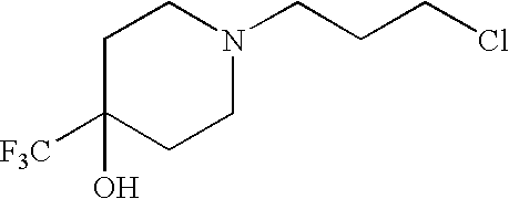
C1C([F3C])(O)CCN(CCCCl)C1
